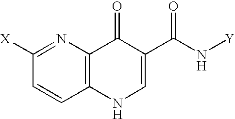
N1=C([X])C=CC2=C1C(=O)C(C(N[Y])=O)=CN2
